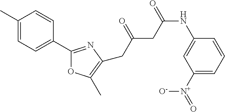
C1([N+]([O-])=O)=CC=CC(NC(=O)CC(=O)CC2=C(C)OC(C3=CC=C(C)C=C3)=N2)=C1
